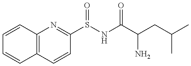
C12=C(C=CC(S(NC(C(CC(C)C)N)=O)=O)=N1)C=CC=C2
